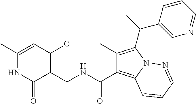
C1(C)=CC(OC)=C(CNC(C2=C3N(C(C(C)C4=CN=CC=C4)=C2C)N=CC=C3)=O)C(=O)N1
